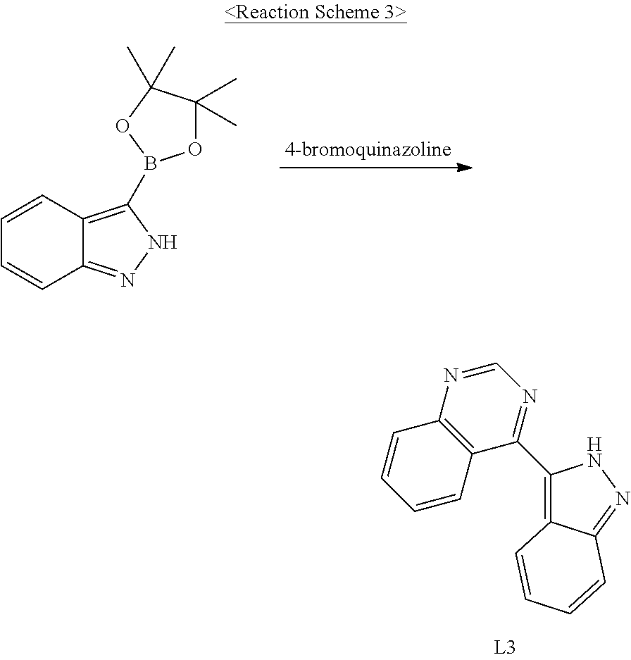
C1(C2=NC=NC3=C2C=CC=C3)=C2C(=NN1)C=CC=C2.C12=NNC(B3OC(C)(C)C(C)(C)O3)=C1C=CC=C2
